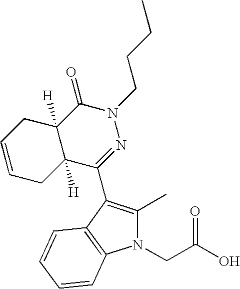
N1(CC(O)=O)C(C)=C(C2=NN(CCCC)C(=O)C3([H])C2([H])CC=CC3)C2=C1C=CC=C2
